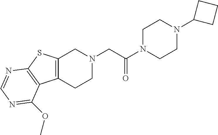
C1N(C(CN2CC3=C(CC2)C2=C(S3)N=CN=C2OC)=O)CCN(C2CCC2)C1
